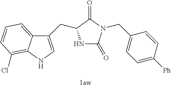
[1aw].N1C(=O)N(CC2=CC=C([Ph])C=C2)C(=O)C1CC1=CNC2=C(Cl)C=CC=C12
